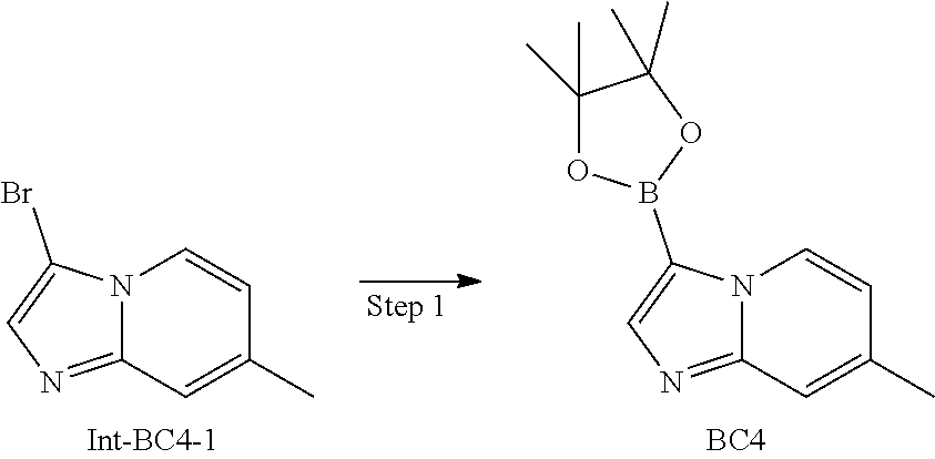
N12C(=NC=C1Br)C=C(C)C=C2.N12C(=NC=C1B1OC(C)(C)C(C)(C)O1)C=C(C)C=C2.[BC4]
